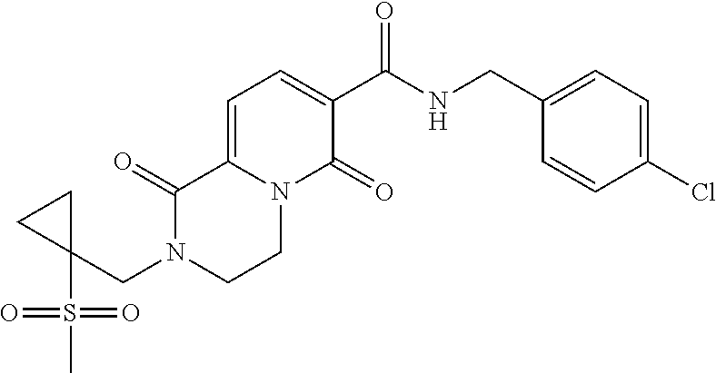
C12=CC=C(C(=O)NCC3=CC=C(Cl)C=C3)C(=O)N1CCN(CC1(S(C)(=O)=O)CC1)C2=O
